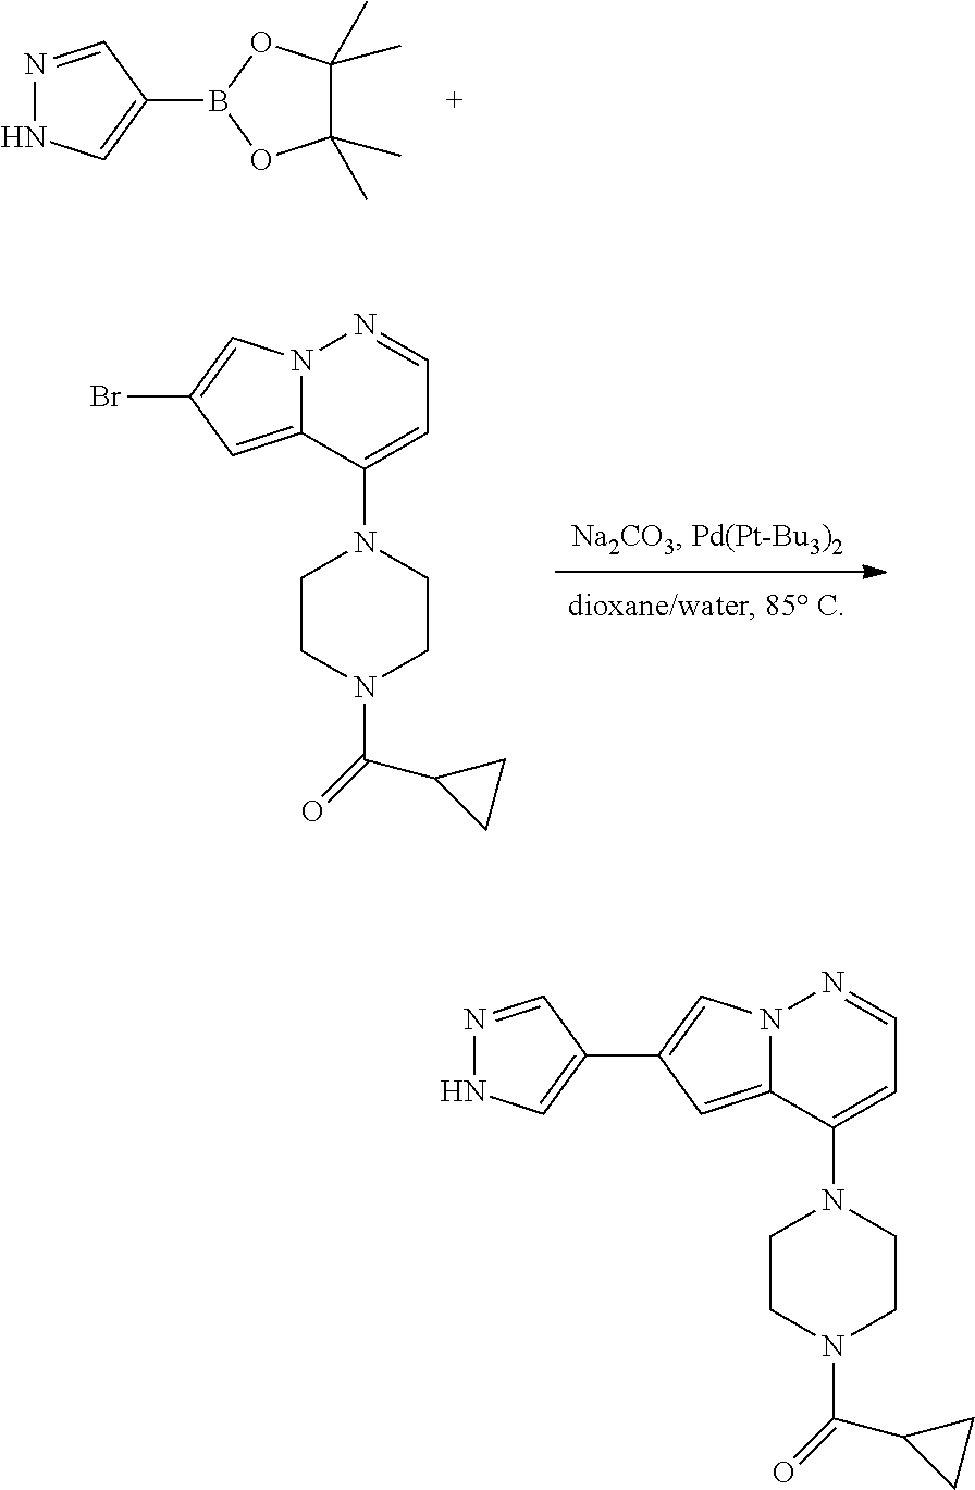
C1(B2OC(C)(C)C(C)(C)O2)=CNN=C1.BrC1=CN2C(=C1)C(N1CCN(C(=O)C3CC3)CC1)=CC=N2.C1(C2=CN3C(=C2)C(N2CCN(C(=O)C4CC4)CC2)=CC=N3)=CNN=C1
